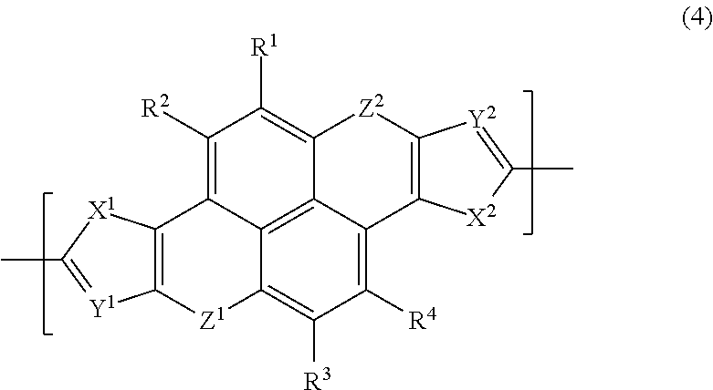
C12=C([Z1]C3=C([R3])C([R4])=C4C5=C3C1=C([R2])C([R1])=C5[Z2]C1=C4[X2]C(C)=[Y2]1)[Y1]=C(C)[X1]2
